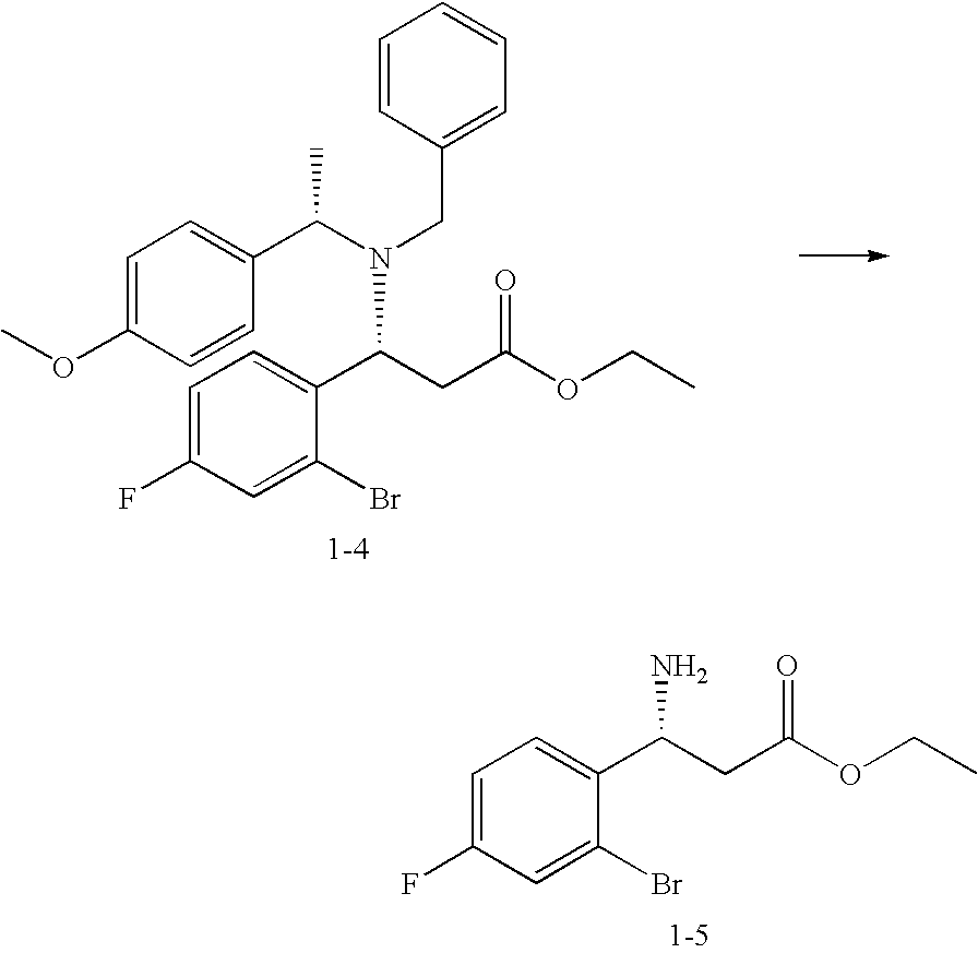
C1=C(OC)C=CC(C(N(CC2=CC=CC=C2)C(CC(OCC)=O)C2=CC=C(F)C=C2Br)C)=C1.C(CC(OCC)=O)(C1=CC=C(F)C=C1Br)N
